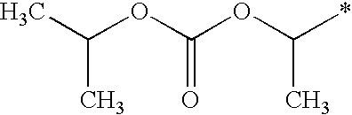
C(OC(*)C)(OC(C)C)=O
